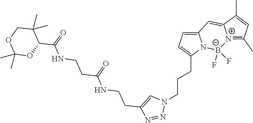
[N+]12=C(C)C=C(C)C1=CC1=CC=C(CCCN3C=C(CCNC(CCNC(C4C(C)(C)COC(C)(C)O4)=O)=O)N=N3)N1[B-]2(F)F
